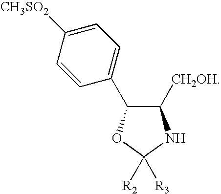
C1=C([CH3SO2])C=CC(C2C([CH2OH])NC([R2])([R3])O2)=C1
